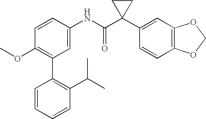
C1(NC(C2(C3=CC4=C(C=C3)OCO4)CC2)=O)=CC(C2=C(C(C)C)C=CC=C2)=C(OC)C=C1
